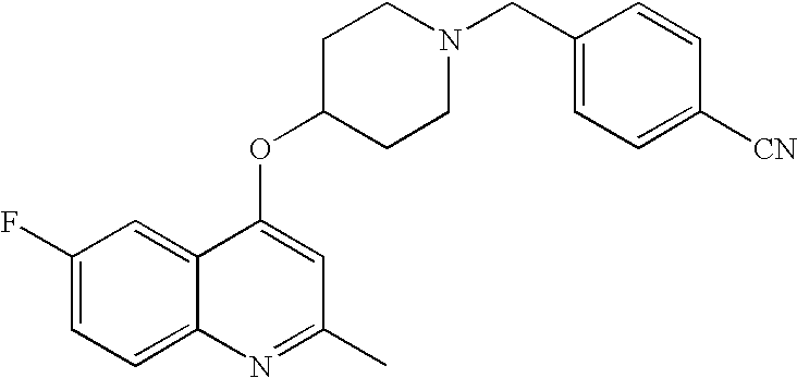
C1(F)=CC=C2C(=C1)C(OC1CCN(CC3=CC=C([CN])C=C3)CC1)=CC(C)=N2
